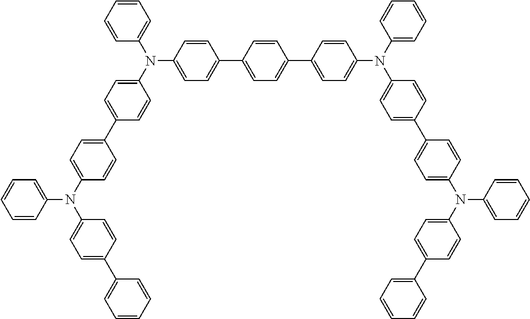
C1=CC(N(C2=CC=CC=C2)C2=CC=C(C3=CC=C(N(C4=CC=CC=C4)C4=CC=C(C5=CC=CC=C5)C=C4)C=C3)C=C2)=CC=C1C1=CC=C(C2=CC=C(N(C3=CC=C(C4=CC=C(N(C5=CC=CC=C5)C5=CC=C(C6=CC=CC=C6)C=C5)C=C4)C=C3)C3=CC=CC=C3)C=C2)C=C1
